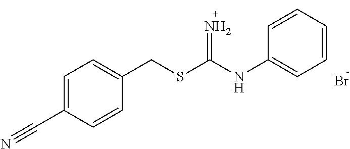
S(C(=N)NC1=CC=CC=C1)CC1=CC=C(C#N)C=C1.Br
